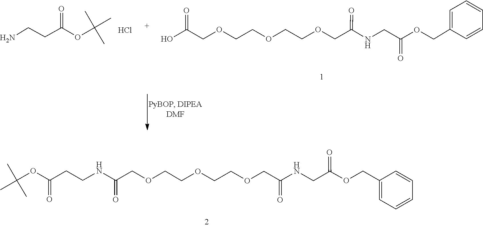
NCCC(=O)OC(C)(C)C.Cl.C1=C(COC(CNC(COCCOCCOCC(=O)O)=O)=O)C=CC=C1.CC(C)(C)OC(=O)CCNC(=O)COCCOCCOCC(=O)NCC(=O)OCC1=CC=CC=C1
